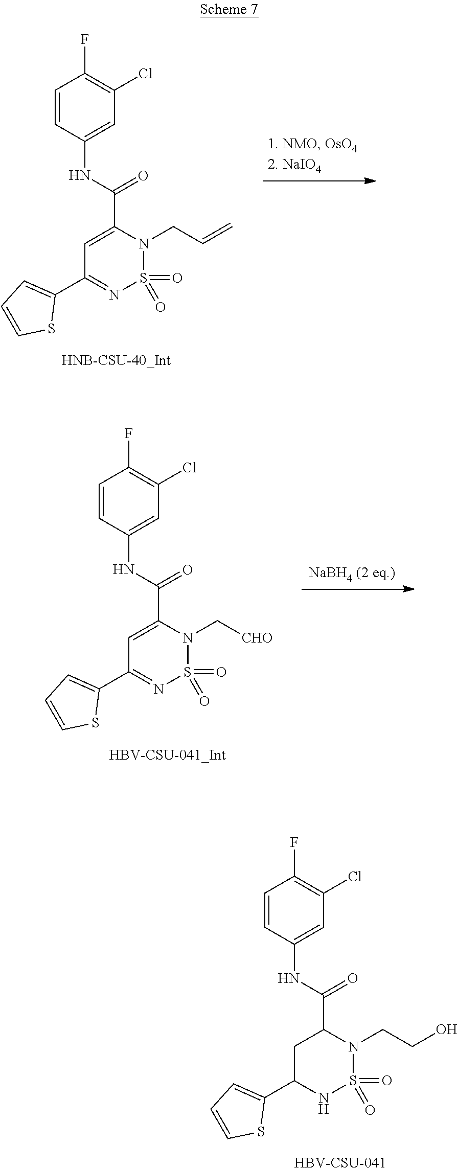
O=S1(=O)N(CC=C)C(C(NC2=CC(Cl)=C(F)C=C2)=O)=CC(C2=CC=CS2)=N1.S1(=O)(=O)N(C[CHO])C(C(NC2=CC(Cl)=C(F)C=C2)=O)=CC(C2=CC=CS2)=N1.O=S1(=O)N(CCO)C(C(NC2=CC(Cl)=C(F)C=C2)=O)CC(C2=CC=CS2)N1.[HBV-CSU-041]
